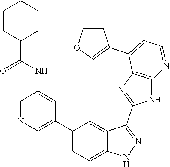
C1=NC=C(C2=CC=C3C(=C2)C(C2=NC4=C(N2)N=CC=C4C2=COC=C2)=NN3)C=C1NC(=O)C1CCCCC1
